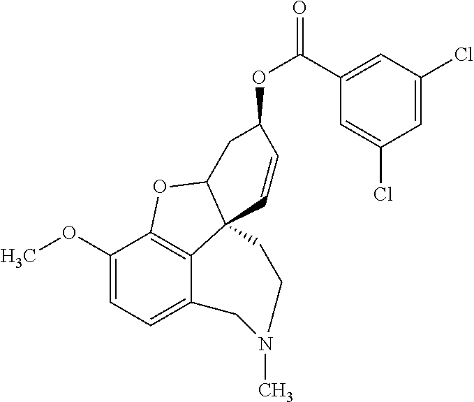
C1(OC)=CC=C2C3=C1OC1C3(C=CC(OC(=O)C3=CC(Cl)=CC(Cl)=C3)C1)CCN(C)C2
